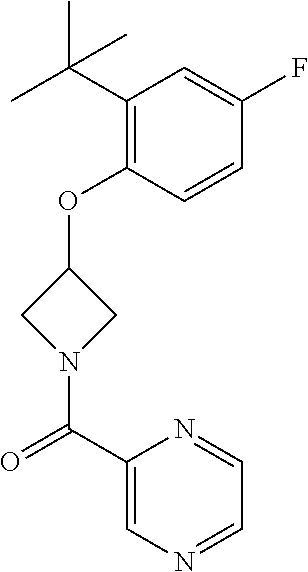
C1(C(C)(C)C)=C(OC2CN(C(C3=CN=CC=N3)=O)C2)C=CC(F)=C1
